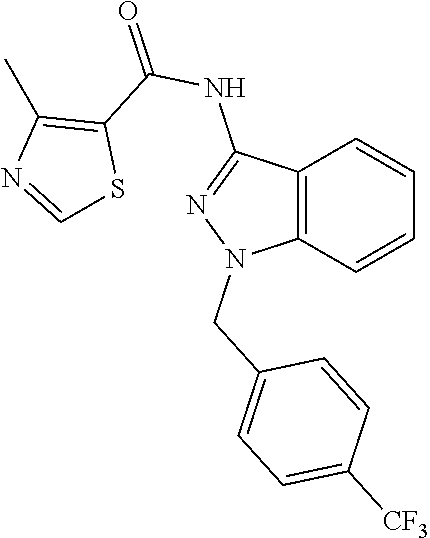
C12=C(C=CC=C1)N(CC1=CC=C([CF3])C=C1)N=C2NC(=O)C1=C(C)N=CS1
